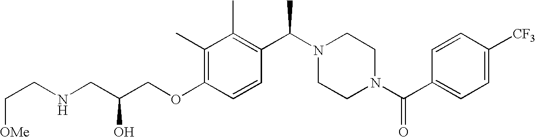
C(OC1=C(C)C(C)=C(C(N2CCN(C(C3=CC=C([CF3])C=C3)=O)CC2)C)C=C1)C(CNCC[OMe])O
